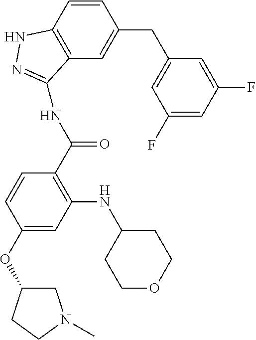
C1(CC2=CC(F)=CC(F)=C2)=CC2=C(C=C1)NN=C2NC(C1=C(NC2CCOCC2)C=C(OC2CN(C)CC2)C=C1)=O
